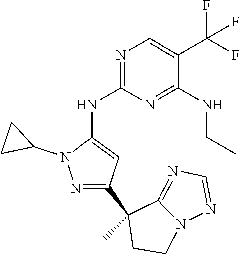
N1=C(NC2=CC(C3(C)CCN4C3=NC=N4)=NN2C2CC2)N=C(NCC)C(C(F)(F)F)=C1
